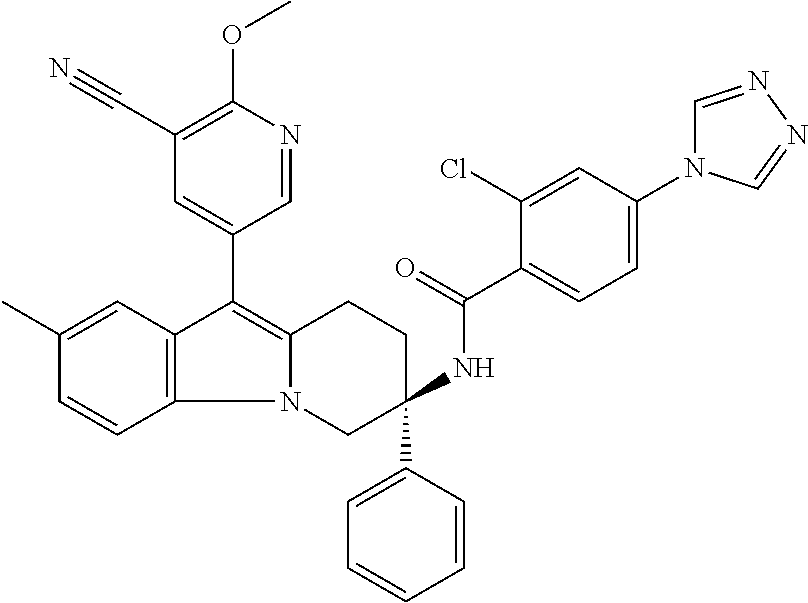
C12=C(C=CC(C)=C1)N1C(=C2C2=CC(C#N)=C(OC)N=C2)CCC(C2=CC=CC=C2)(NC(=O)C2=CC=C(N3C=NN=C3)C=C2Cl)C1
